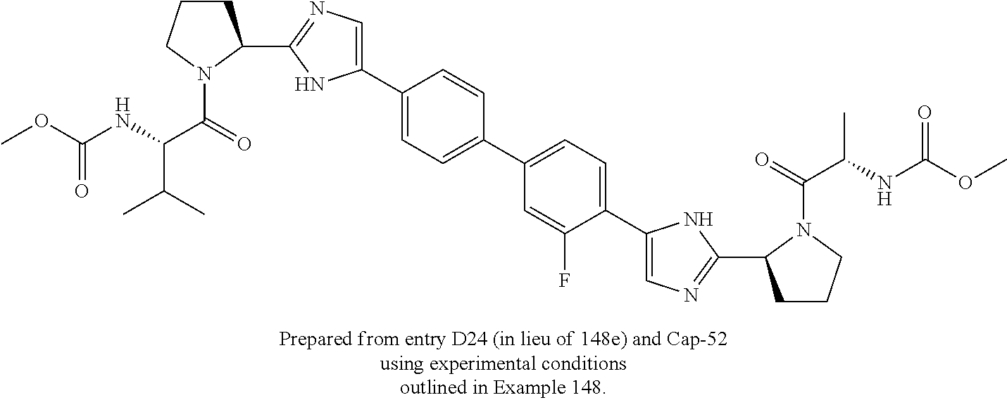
C1(C2CCCN2C(=O)C(NC(OC)=O)C(C)C)=NC=C(C2=CC=C(C3=CC=C(C4=CN=C(C5CCCN5C(=O)C(NC(OC)=O)C)N4)C(F)=C3)C=C2)N1
